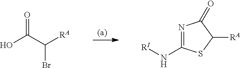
O=C(C([RA])Br)O.N1=C(N[RI])SC([RA])C1=O
